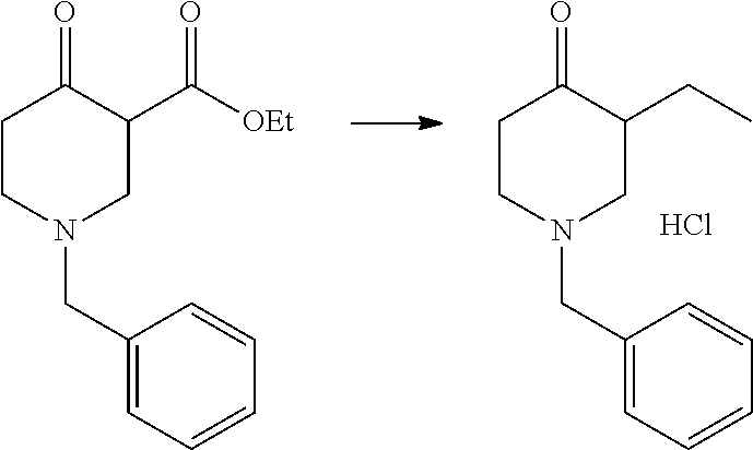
C1CN(CC2=CC=CC=C2)CC(CC)C1=O.Cl.C1CN(CC2=CC=CC=C2)CC(C([OEt])=O)C1=O
